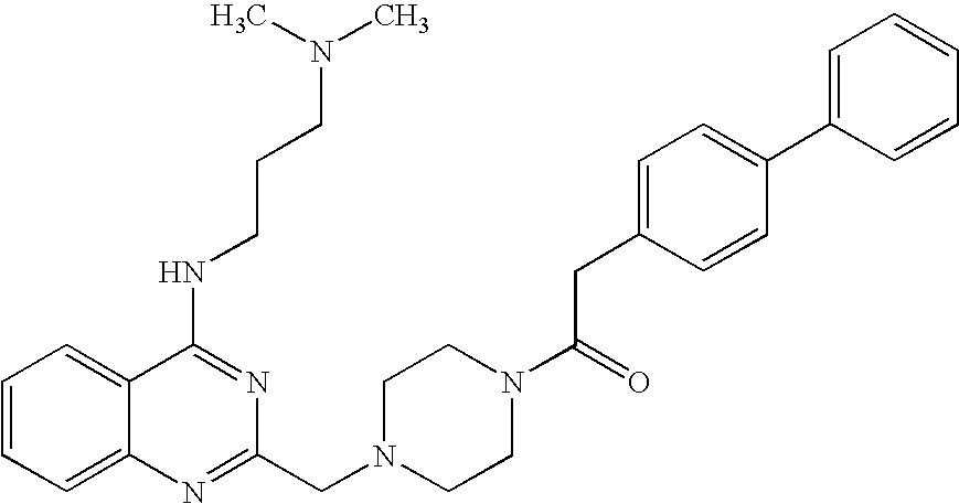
C1=CC=C2C(=C1)C(NCCCN(C)C)=NC(CN1CCN(C(CC3=CC=C(C4=CC=CC=C4)C=C3)=O)CC1)=N2
